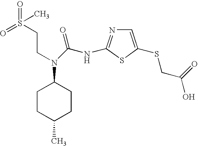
C(CN(C1CCC(C)CC1)C(NC1=NC=C(SCC(O)=O)S1)=O)S(=O)(=O)C
